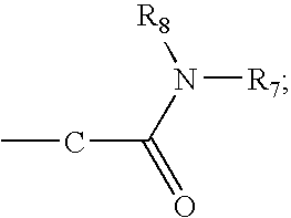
C(C(N([R8])[R7])=O)C
